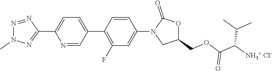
N1=NC(C2=CC=C(C3=C(F)C=C(N4CC(COC(C([NH3+ Cl-])C(C)C)=O)OC4=O)C=C3)C=N2)=NN1C
